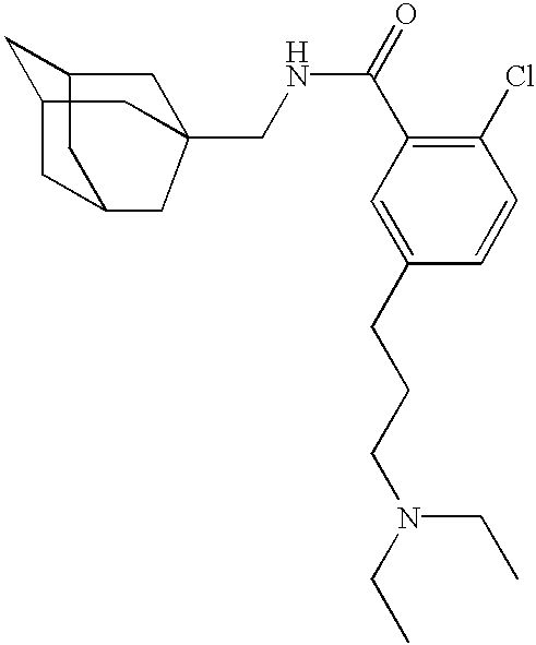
C1=C(CCCN(CC)CC)C=CC(Cl)=C1C(NCC12CC3CC4CC(CC34C1)C2)=O
